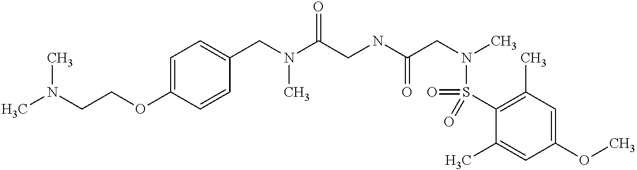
C1(CN(C(CNC(CN(C)S(C2=C(C)C=C(OC)C=C2C)(=O)=O)=O)=O)C)=CC=C(OCCN(C)C)C=C1
